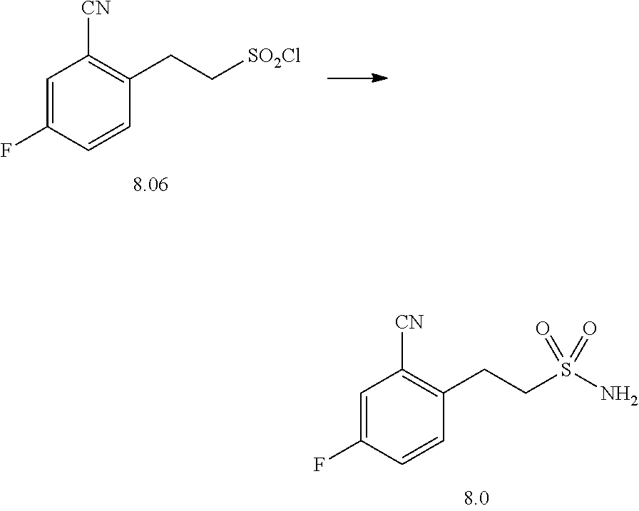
C1=C(F)C=CC(CCS(N)(=O)=O)=C1[CN].C1=C(F)C=CC(CC[SO2Cl])=C1[CN]
